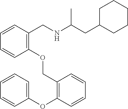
C1(OCC2=C(OC3=CC=CC=C3)C=CC=C2)=C(CNC(CC2CCCCC2)C)C=CC=C1
